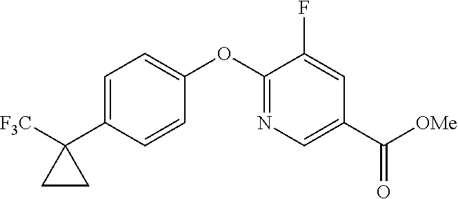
C1=C(C2([F3C])CC2)C=CC(OC2=NC=C(C([OMe])=O)C=C2F)=C1
